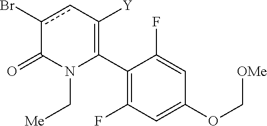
C1(C2=C([Y])cc(Br)C(=O)N2C[Me])=C(F)C=C(OC[OMe])C=C1F
